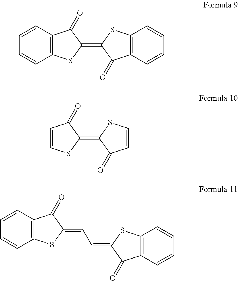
C12=C(C=CC=C1)C(=O)C(=CC=C1C(=O)C3=C(S1)C=CC=C3)S2.C12=C(C=CC=C1)C(=O)C(=C1C(=O)C3=C(S1)C=CC=C3)S2.C1=CC(=O)C(=C2C(=O)C=CS2)S1
